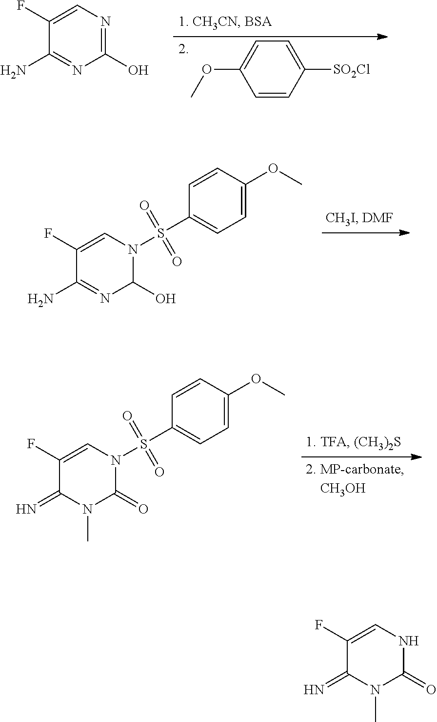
C1=C(F)C(N)=NC(O)=N1.C1=CC([SO2Cl])=CC=C1OC.C1=C(F)C(N)=NC(O)N1S(C1=CC=C(OC)C=C1)(=O)=O.C1=C(F)C(=N)N(C)C(=O)N1S(C1=CC=C(OC)C=C1)(=O)=O.C1=C(F)C(=N)N(C)C(=O)N1
